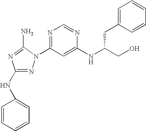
N1=C(NC2=CC=CC=C2)N=C(N)N1C1=NC=NC(NC(CC2=CC=CC=C2)CO)=C1
